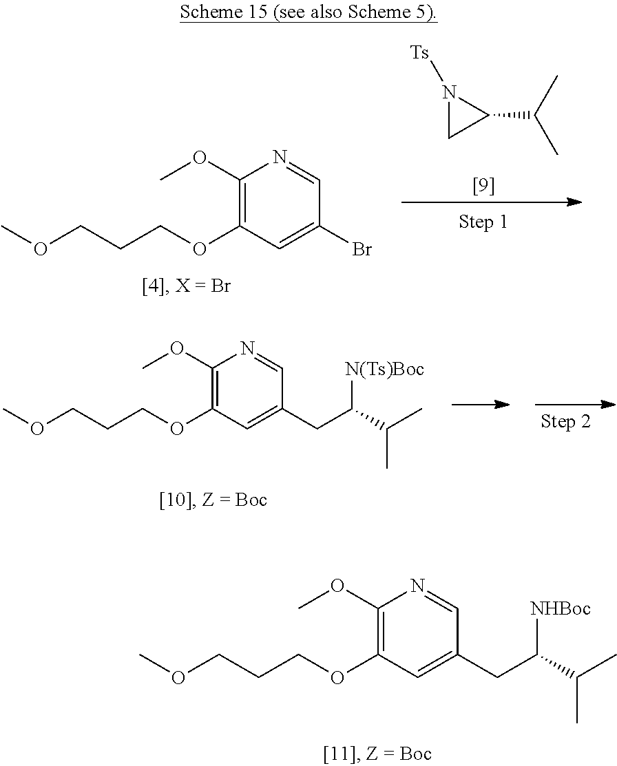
O(CCCOC1=C(OC)N=CC(Br)=C1)C.N1([Ts])CC1C(C)C.O(CCCOC1=C(OC)N=CC(CC([NHBoc])C(C)C)=C1)C.O(CCCOC1=C(OC)N=CC(CC([N(Ts)Boc])C(C)C)=C1)C
